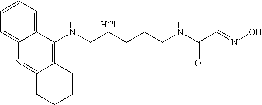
Cl.C1=CC=C2C(=C1)C(NCCCCCNC(=O)C=NO)=C1C(=N2)CCCC1
